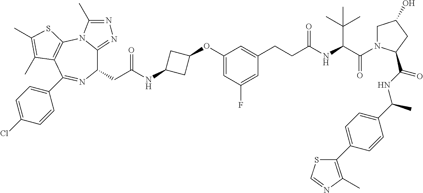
C1(CC(NC2CC(OC3=CC(F)=CC(CCC(NC(C(=O)N4CC(O)CC4C(NC(C4=CC=C(C5=C(C)N=CS5)C=C4)C)=O)C(C)(C)C)=O)=C3)C2)=O)C2=NN=C(C)N2C2=C(C(C3=CC=C(Cl)C=C3)=N1)C(C)=C(C)S2
